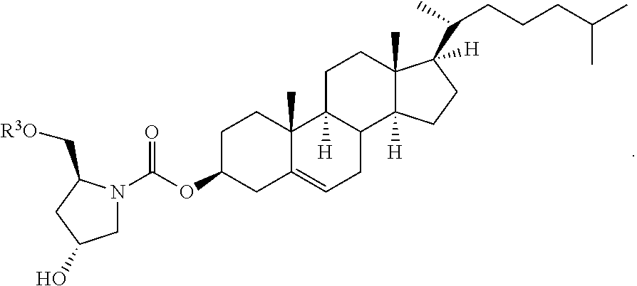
C(OC1CC2=CCC3C([H])(C2(C)CC1)CCC1(C)C3([H])CCC1([H])C(C)CCCC(C)C)(=O)N1CC(O)CC1C[R3O]
